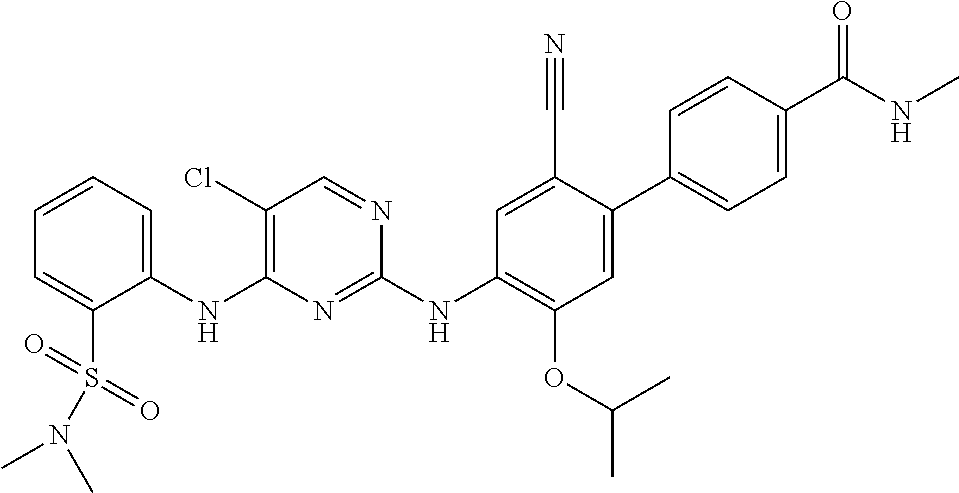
C1(NC2=C(Cl)C=NC(NC3=C(OC(C)C)C=C(C4=CC=C(C(NC)=O)C=C4)C(C#N)=C3)=N2)=CC=CC=C1S(=O)(=O)N(C)C
